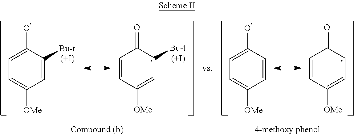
C1=CC(O)=CC=C1[OMe].C1=C([OMe])C=CC(=O)C1.C1=C([Bu-t])C(O)=CC=C1[OMe].C1=C([OMe])C=CC(=O)C1[Bu-t].[(+I)].[(+I)]
